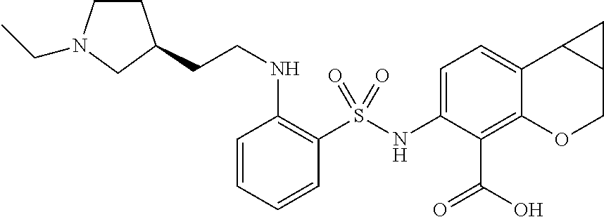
N(C1=C(S(NC2=CC=C3C(=C2C(O)=O)OCC2C3C2)(=O)=O)C=CC=C1)CCC1CCN(CC)C1
